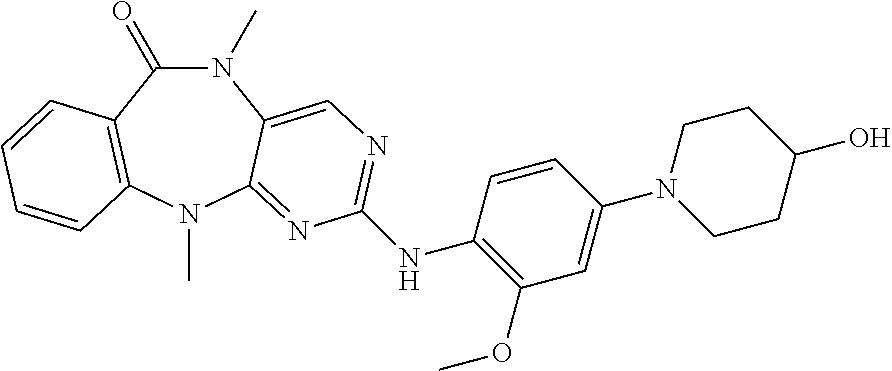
N1(C)C(=O)C2=C(N(C)C3=NC(NC4=C(OC)C=C(N5CCC(O)CC5)C=C4)=NC=C13)C=CC=C2
